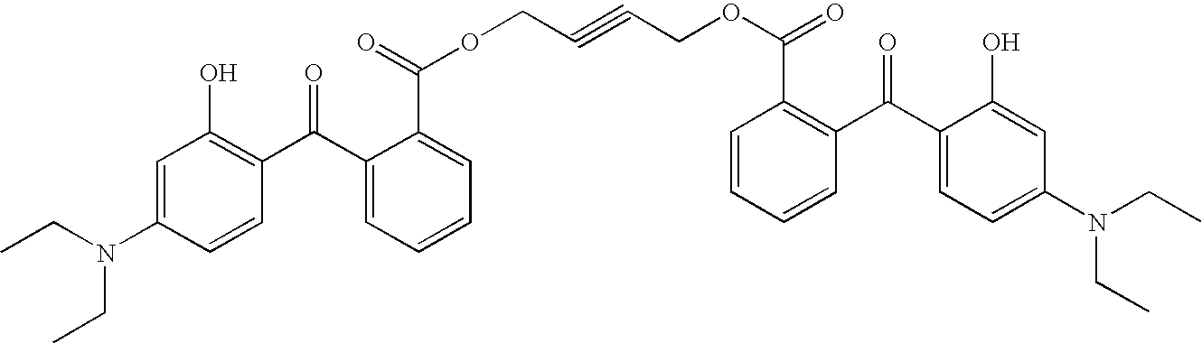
C(OC(=O)C1=CC=CC=C1C(C1=C(O)C=C(N(CC)CC)C=C1)=O)C#CCOC(C1=C(C(C2=CC=C(N(CC)CC)C=C2O)=O)C=CC=C1)=O
